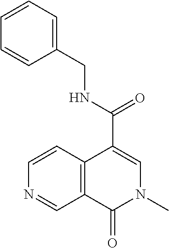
C12=C(C(C(=O)NCC3=CC=CC=C3)=CN(C)C1=O)C=CN=C2
